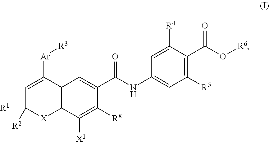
C12=C(C([X1])=C([R8])C(C(=O)NC3=CC([R5])=C(C(=O)O[R6])C([R4])=C3)=C1)[X]C([R1])([R2])C=C2[Ar][R3]
